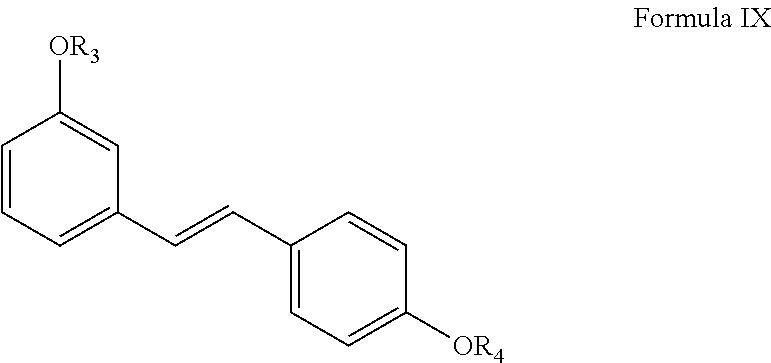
C1=CC=C(C=CC2=CC=C([OR4])C=C2)C=C1[OR3]
